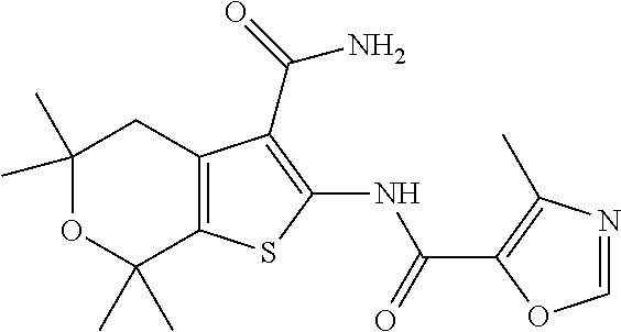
C1(C)(C)OC(C)(C)C2=C(C1)C(C(=O)N)=C(NC(C1=C(C)N=CO1)=O)S2
